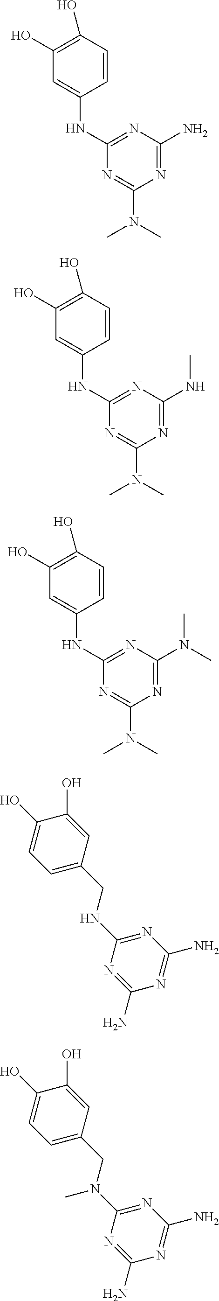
N1=C(N)N=C(NC2=CC(O)=C(O)C=C2)N=C1N(C)C.N1=C(NC)N=C(NC2=CC(O)=C(O)C=C2)N=C1N(C)C.N1=C(N(C)C)N=C(NC2=CC(O)=C(O)C=C2)N=C1N(C)C.C1=C(CNC2=NC(N)=NC(N)=N2)C=C(O)C(O)=C1.C1=C(CN(C2=NC(N)=NC(N)=N2)C)C=C(O)C(O)=C1
